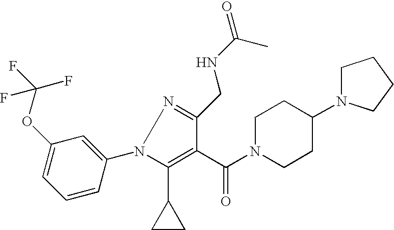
N1(C2=CC(OC(F)(F)F)=CC=C2)C(C2CC2)=C(C(N2CCC(N3CCCC3)CC2)=O)C(CNC(=O)C)=N1
